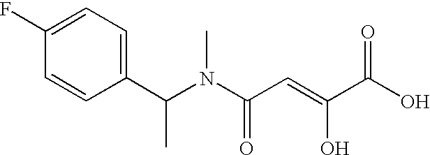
C1(F)=CC=C(C(N(C(C=C(C(O)=O)O)=O)C)C)C=C1
